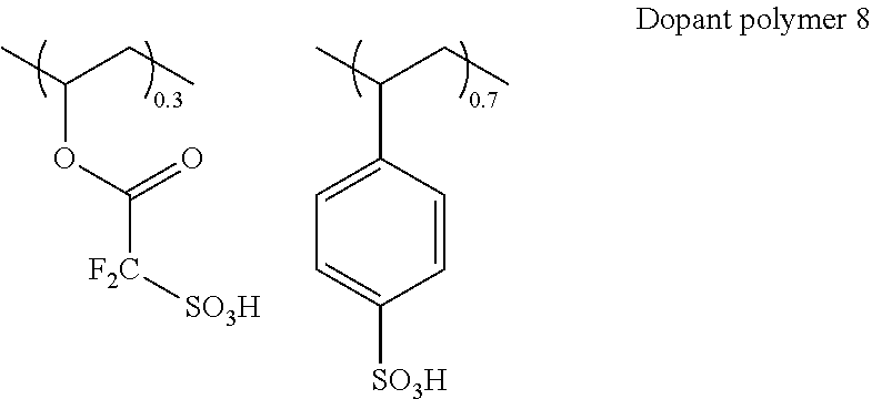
CC(CC)OC(=O)[F2C][SO3H].CC(CC)C1=CC=C([SO3H])C=C1
